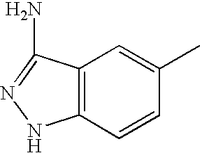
C1=CC(C)=CC2=C1NN=C2N
